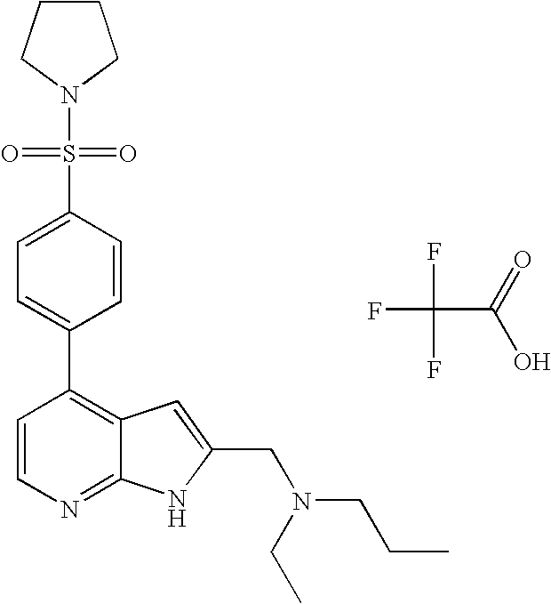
FC(F)(C(=O)O)F.C1(C2=C3C(=NC=C2)NC(CN(CC)CCC)=C3)=CC=C(S(N2CCCC2)(=O)=O)C=C1
